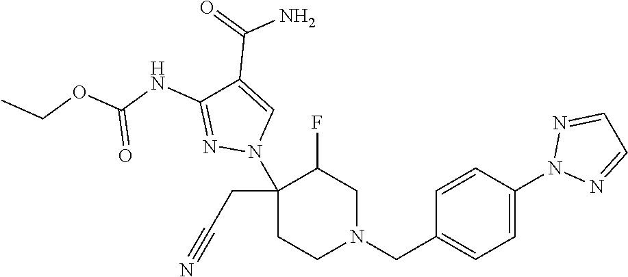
C1(CC#N)(N2C=C(C(=O)N)C(NC(OCC)=O)=N2)CCN(CC2=CC=C(N3N=CC=N3)C=C2)CC1F
